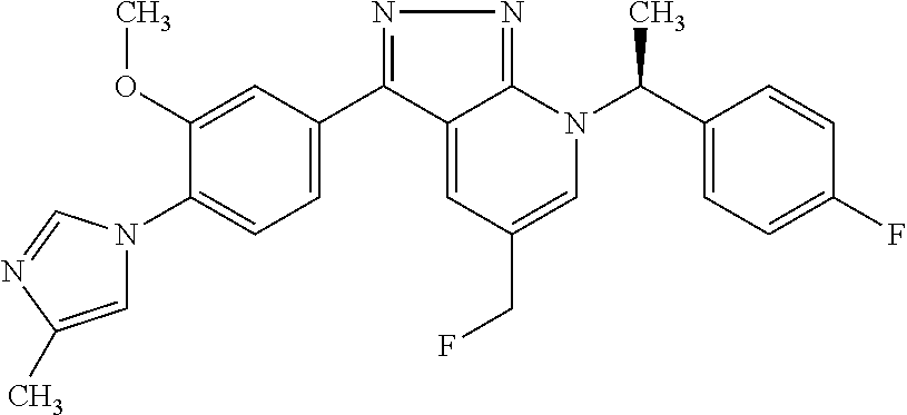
C1(C2=NN=C3C2=CC(CF)=CN3C(C2=CC=C(F)C=C2)C)=CC=C(N2C=C(C)N=C2)C(OC)=C1
